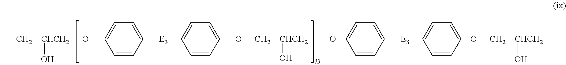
CC[CHCH2](OC1=CC=C([E3]C2=CC=C(OC[CHCH2](OC3=CC=C([E3]C4=CC=C(OC[CHCH2](C)O)C=C4)C=C3)O)C=C2)C=C1)O
